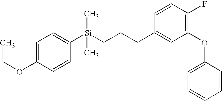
C1=C(OCC)C=CC([Si](CCCC2=CC(OC3=CC=CC=C3)=C(F)C=C2)(C)C)=C1
